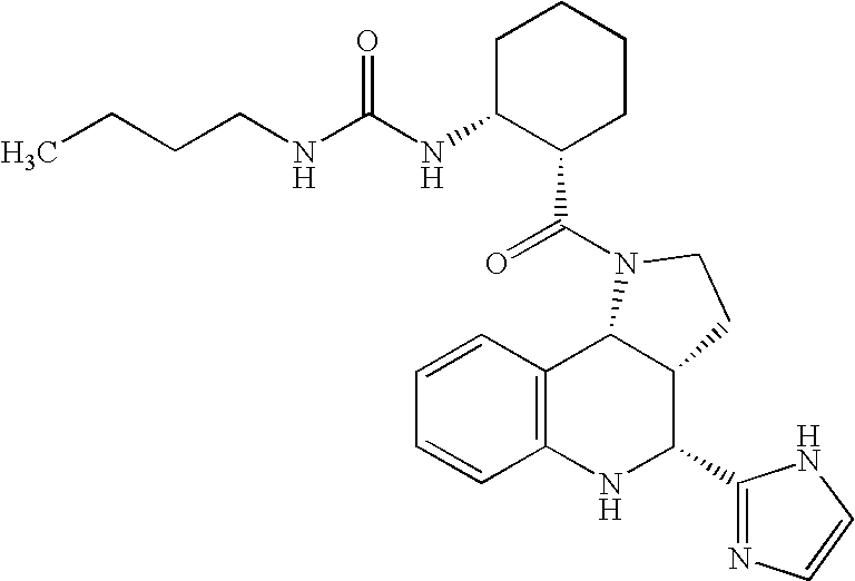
C1=CC2=C(C=C1)NC(C1=NC=CN1)C1C2N(C(=O)C2CCCCC2NC(=O)NCCCC)CC1
